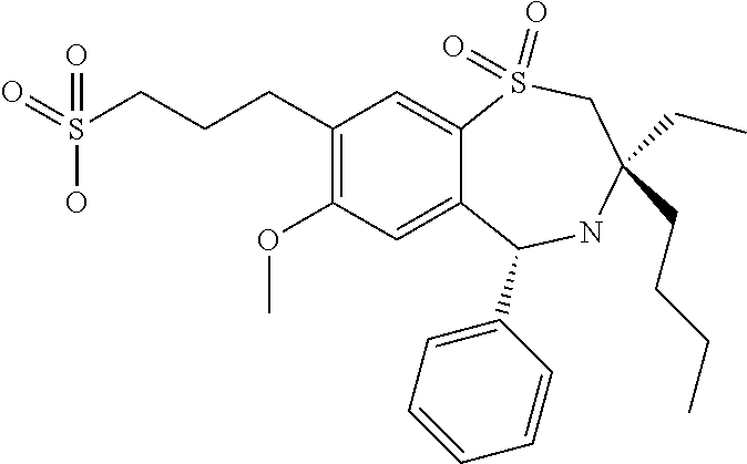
C(CCC1=C(OC)C=C2C(=C1)S(=O)(=O)CC(CCCC)(CC)NC2C1=CC=CC=C1)S(O)(=O)=O
